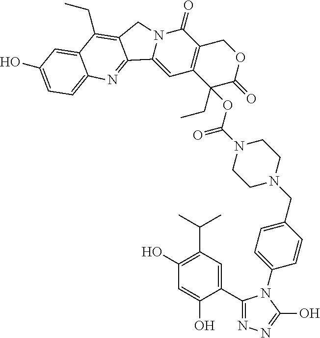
C(N1CCN(CC2=CC=C(N3C(C4=CC(C(C)C)=C(O)C=C4O)=NN=C3O)C=C2)CC1)(=O)OC1(CC)C2=C(COC1=O)C(=O)N1C(=C2)C2=NC3=CC=C(O)C=C3C(CC)=C2C1
